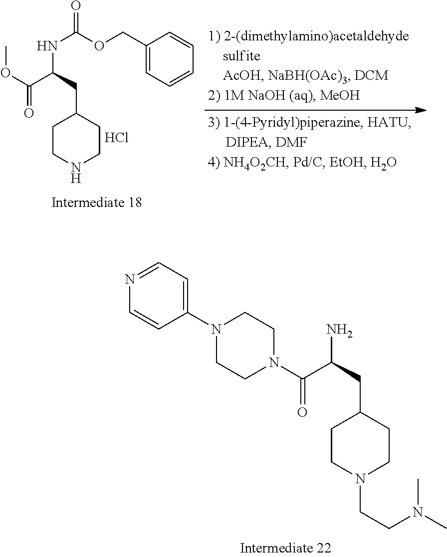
COC(C(CC1CCNCC1)NC(OCC1=CC=CC=C1)=O)=O.Cl.N1=CC=C(N2CCN(C(C(CC3CCN(CCN(C)C)CC3)N)=O)CC2)C=C1
